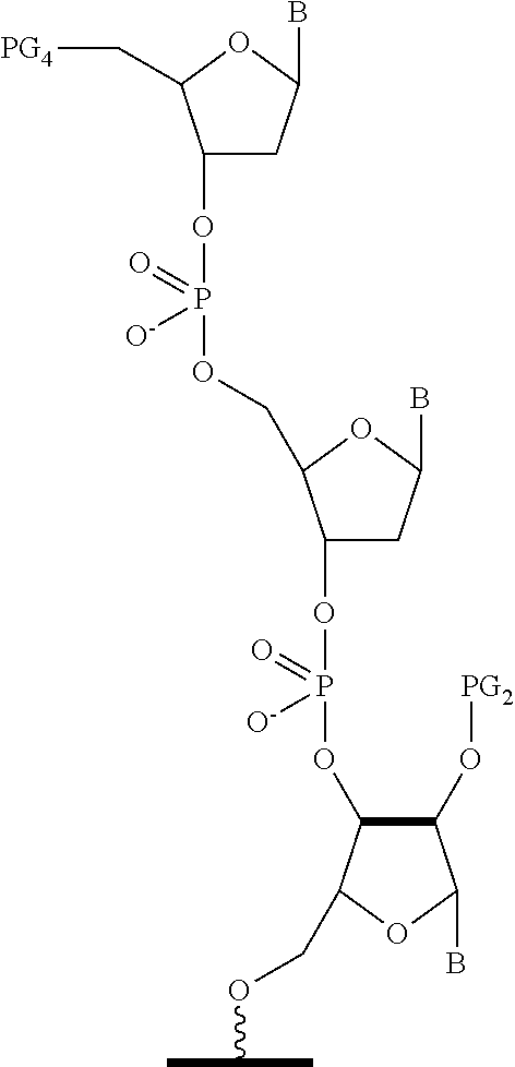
C1(OP(OCC2C(OP(OC3C(O[PG2])C(B)OC3COC(C)C)(=O)[O-])CC(B)O2)(=O)[O-])CC(B)OC1C[PG4]
